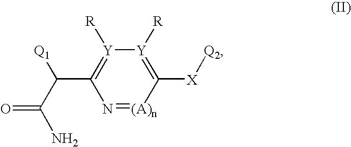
N1=[(A)n]C([X][Q2])=[Y]([R])[Y]([R])=C1C(C(N)=O)[Q1]
